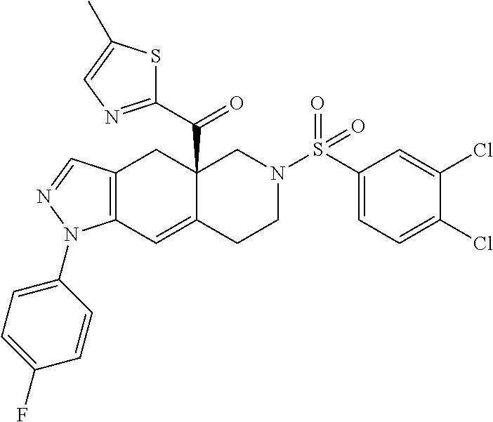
C12(C(C3=NC=C(C)S3)=O)C(=CC3=C(C1)C=NN3C1=CC=C(F)C=C1)CCN(S(C1=CC=C(Cl)C(Cl)=C1)(=O)=O)C2
